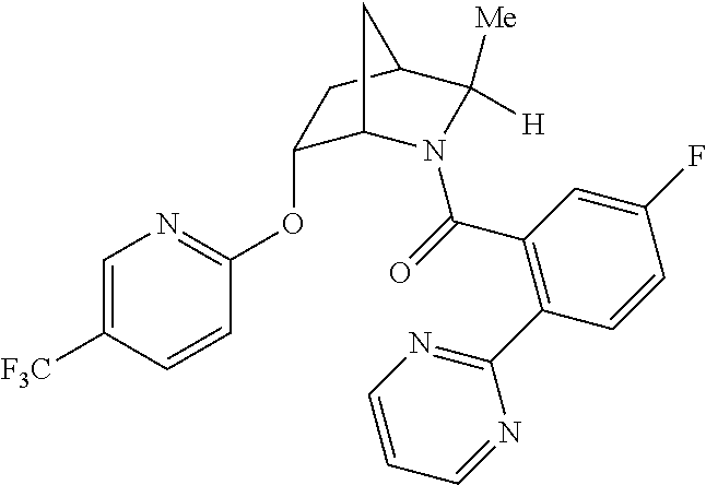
C1(OC2=NC=C([F3C])C=C2)C2N(C(=O)C3=C(C4=NC=CC=N4)C=CC(F)=C3)C([Me])([H])C(C1)C2
